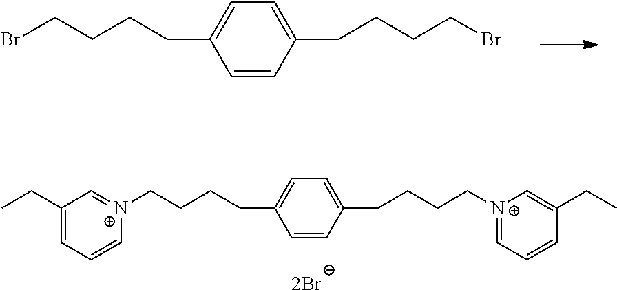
C1=CC(CCCCBr)=CC=C1CCCCBr.C1=CC(CCCC[N+]2=CC=CC(CC)=C2)=CC=C1CCCC[N+]1=CC(CC)=CC=C1.[2Br]
